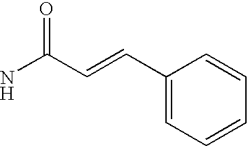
C1(C=CC(N)=O)=CC=CC=C1
